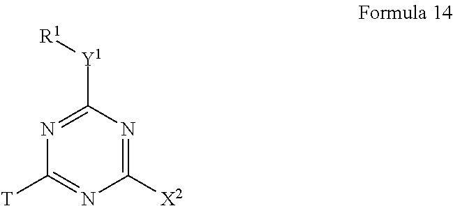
N1=C([Y1][R1])N=C([X2])N=C1[T]
